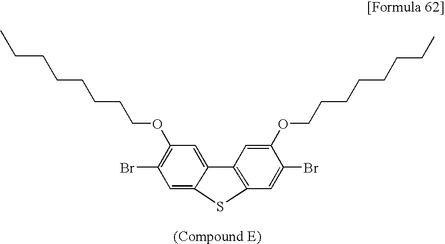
C1(OCCCCCCCC)=C(Br)C=C2C(=C1)C1=C(C=C(Br)C(OCCCCCCCC)=C1)S2
